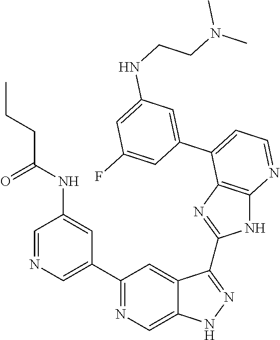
C1=NC=C(C2=NC=C3C(=C2)C(C2=NC4=C(N2)N=CC=C4C2=CC(NCCN(C)C)=CC(F)=C2)=NN3)C=C1NC(=O)CCC
